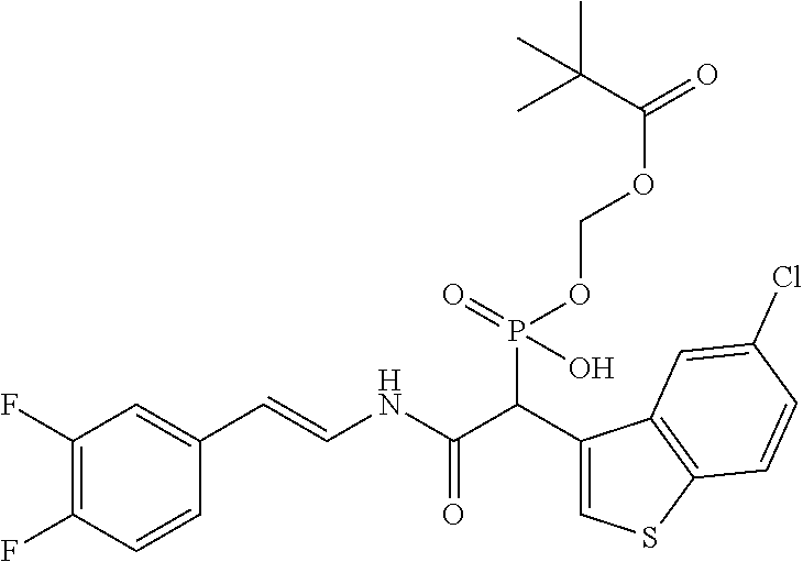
C1(F)=C(F)C=CC(C=CNC(C(C2=CSC3=C2C=C(Cl)C=C3)P(=O)(OCOC(=O)C(C)(C)C)O)=O)=C1
